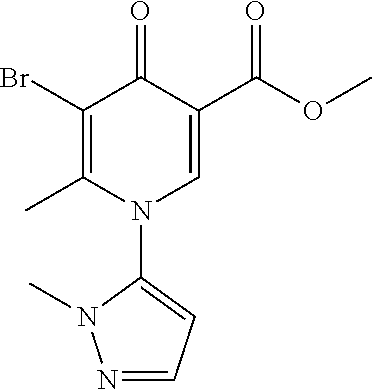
C1(Br)=C(C)N(C2=CC=NN2C)C=C(C(OC)=O)C1=O
